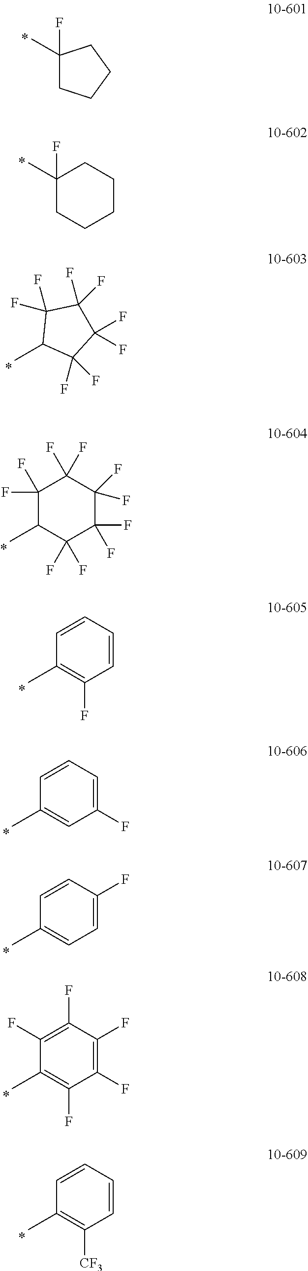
C1(C)(F)CCCC1.C1(C)(F)CCCCC1.CC1C(F)(F)C(F)(F)C(F)(F)C1(F)F.CC1C(F)(F)C(F)(F)C(F)(F)C(F)(F)C1(F)F.CC1=C(F)C=CC=C1.CC1=CC(F)=CC=C1.CC1=CC=C(F)C=C1.CC1=C(F)C(F)=C(F)C(F)=C1F.CC1=C([CF3])C=CC=C1
